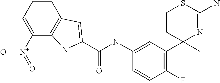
C1=C(NC(=O)C2=CC3=C(C([N+](=O)O)=CC=C3)N2)C=CC(F)=C1C1(C)N=C(N)SCC1
